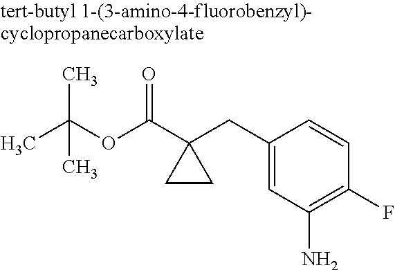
CC(OC(C1(CC2=CC(N)=C(F)C=C2)CC1)=O)(C)C
